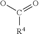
C([R4])(O)=O
